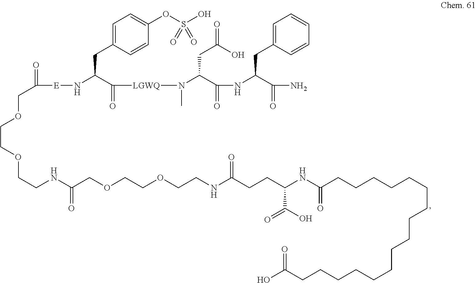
C1=C(CC(C(=O)[LGWQ]N(C)C(C(=O)NC(C(=O)N)CC2=CC=CC=C2)CC(=O)O)N[E]C(=O)COCCOCCNC(=O)COCCOCCNC(CCC(NC(=O)CCCCCCCCCCCCCCCCC(O)=O)C(O)=O)=O)C=CC(OS(O)(=O)=O)=C1
